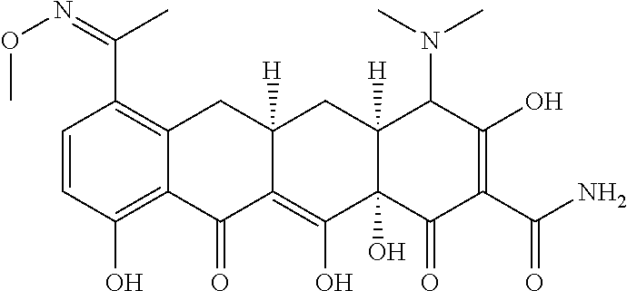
O(N=C(C1=C2C(=C(O)C=C1)C(=O)C1=C(O)C3(O)C([H])(CC1([H])C2)C(N(C)C)C(O)=C(C(N)=O)C3=O)C)C
